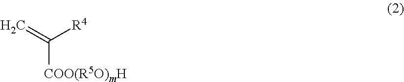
C=C([R4])[COO(R5O)mH]
